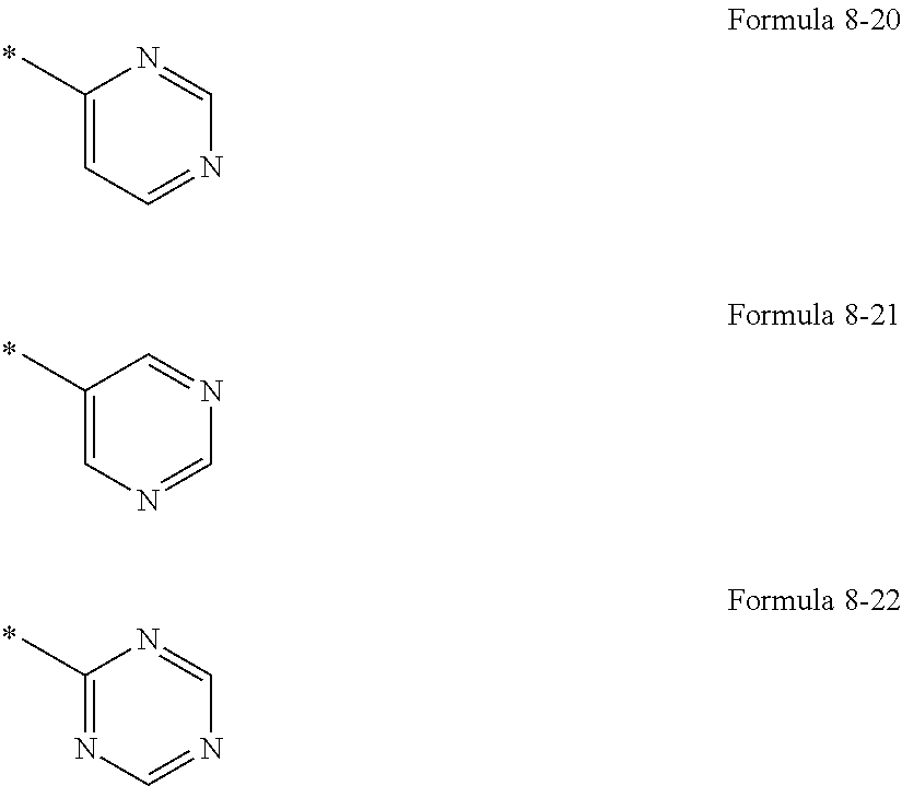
C1(C)=CC=NC=N1.C1(C)=CN=CN=C1.C1(C)=NC=NC=N1
